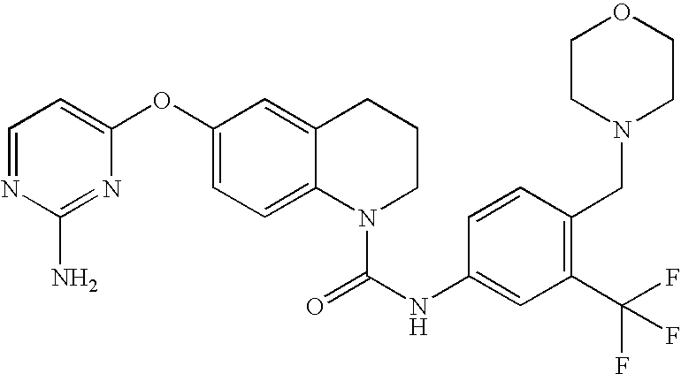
C1=NC(N)=NC(OC2=CC=C3C(=C2)CCCN3C(=O)NC2=CC(C(F)(F)F)=C(CN3CCOCC3)C=C2)=C1
